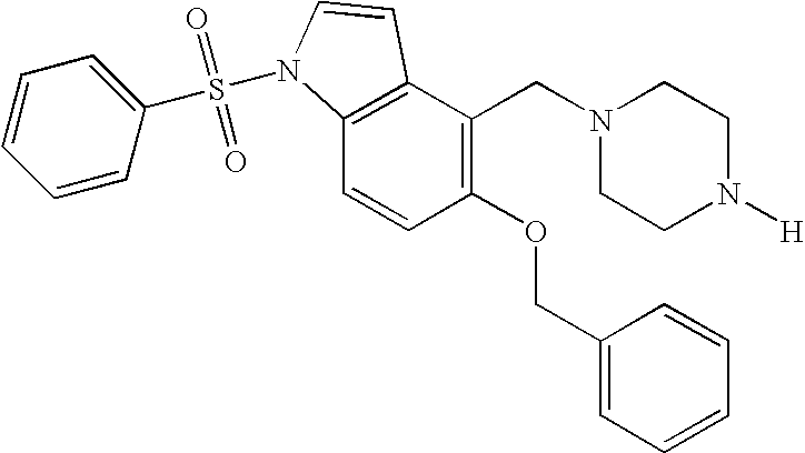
C1(OCC2=CC=CC=C2)=C(CN2CCN([H])CC2)C2=C(C=C1)N(S(=O)(=O)C1=CC=CC=C1)C=C2
